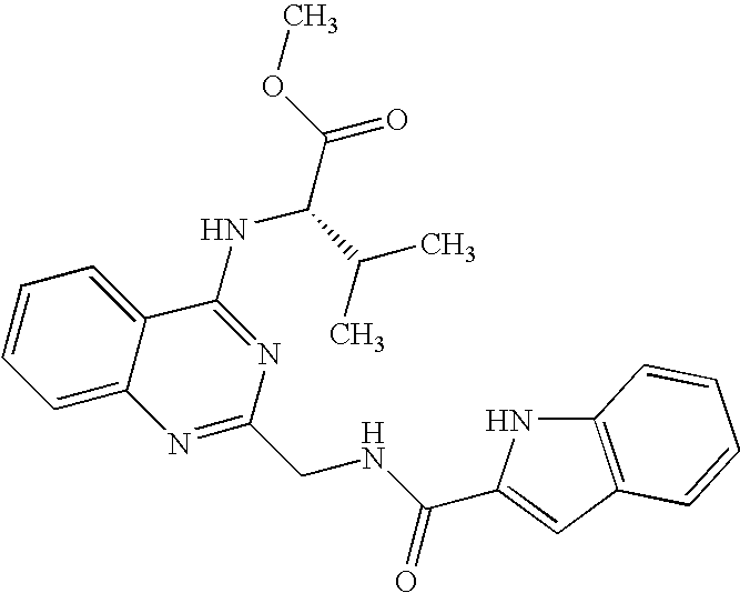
C12=CC=CC=C1C(NC(C(=O)OC)C(C)C)=NC(CNC(=O)C1=CC3=C(N1)C=CC=C3)=N2
